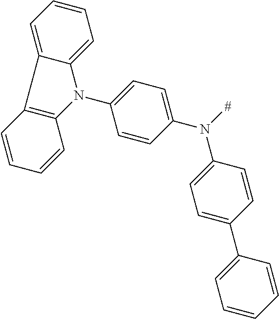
N(C1=CC=C(C2=CC=CC=C2)C=C1)([#])C1=CC=C(N2C3=C(C=CC=C3)C3=CC=CC=C23)C=C1
